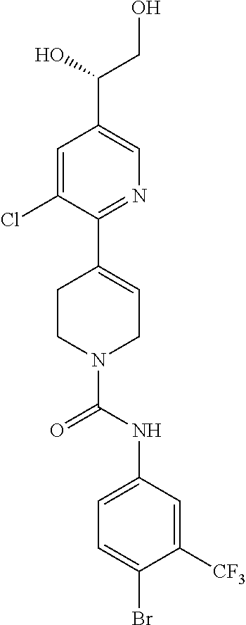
C1=C(Cl)C(C2=CCN(C(NC3=CC=C(Br)C([CF3])=C3)=O)CC2)=NC=C1C(CO)O
